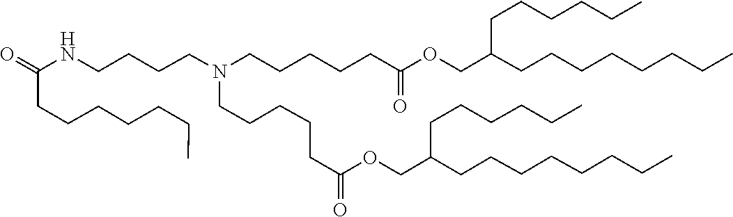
C(CCC)CCCCC(COC(CCCCCN(CCCCNC(CCCCCCC)=O)CCCCCC(=O)OCC(CCCCCCCC)CCCCCC)=O)CCCCCC
